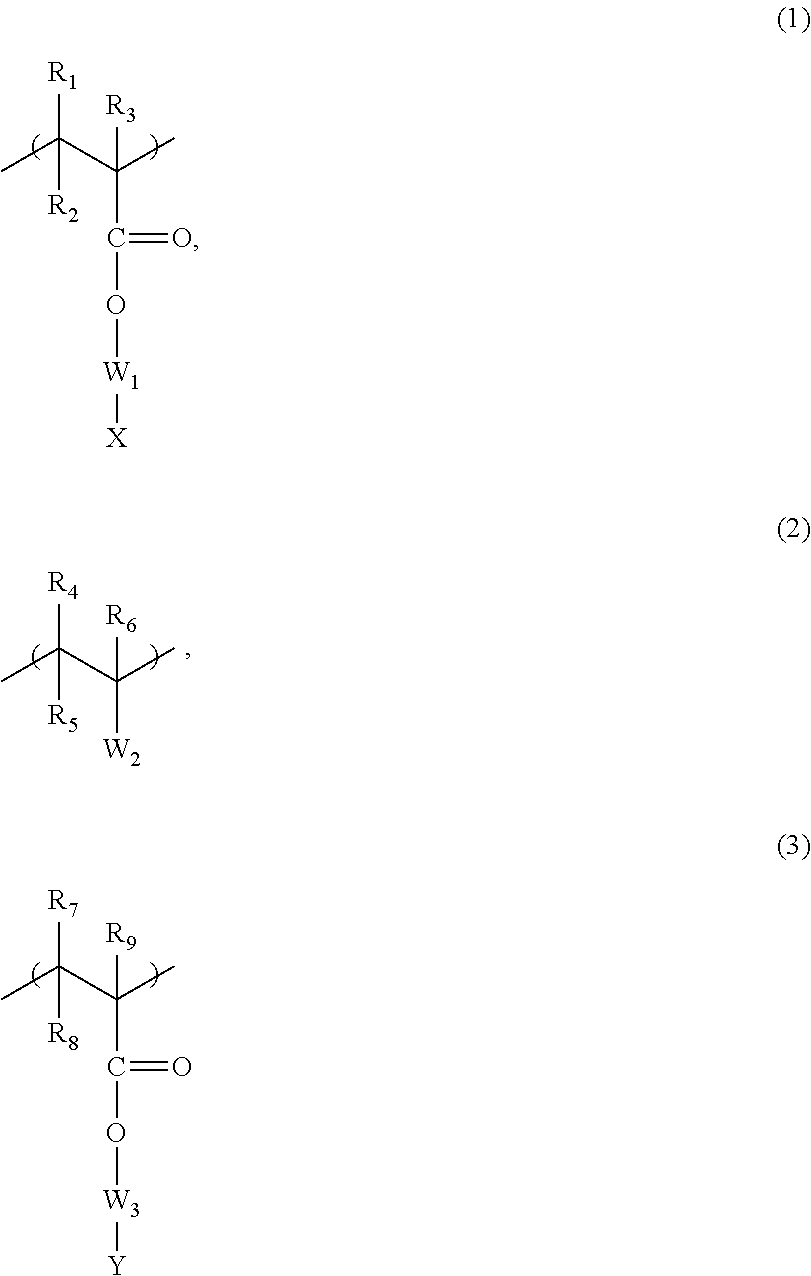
CC(C(C)(C(=O)O[W1][X])[R3])([R1])[R2].CC(C(C)(C(=O)O[W3][Y])[R9])([R7])[R8].CC(C(C)([W2])[R6])([R4])[R5]
